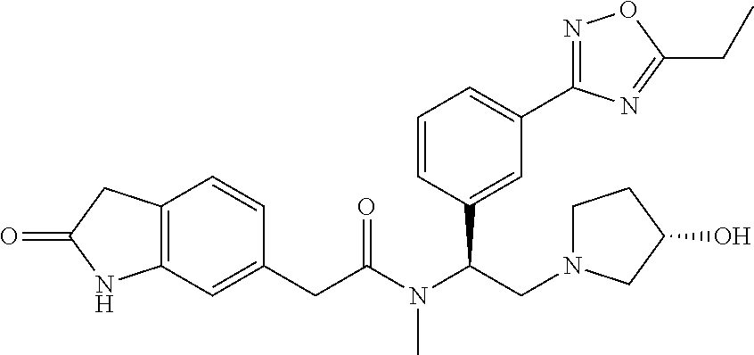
C12=C(C=CC(CC(N(C(CN3CCC(O)C3)C3=CC(C4=NOC(CC)=N4)=CC=C3)C)=O)=C1)CC(=O)N2
